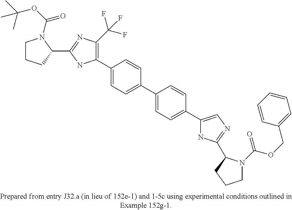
C1(C2=CC=C(C3=CC=C(C4=CN=C(C5N(C(OCC6=CC=CC=C6)=O)CCC5)N4)C=C3)C=C2)=C(C(F)(F)F)N=C(C2N(C(OC(C)(C)C)=O)CCC2)N1
